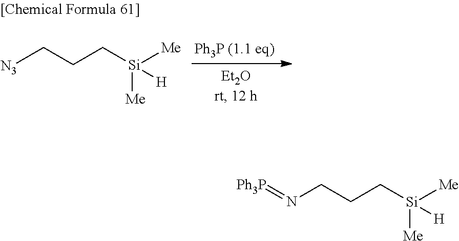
[N3]CCC[Si]([Me])([H])[Me].N(CCC[Si]([Me])([H])[Me])=[Ph3P]
